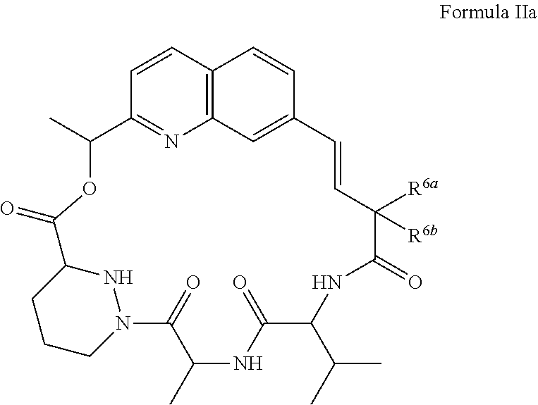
C1=CC2=C3N=C1C(C)OC(=O)C1NN(C(=O)C(C)NC(=O)C(C(C)C)NC(=O)C([R6a])([R6b])C=CC(=C3)C=C2)CCC1
